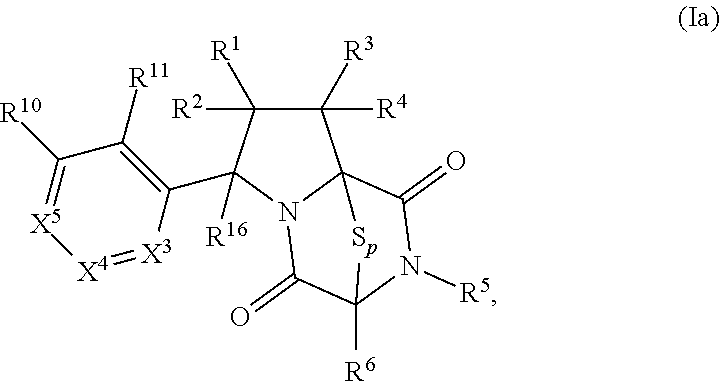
C1([R4])([R3])C([R2])([R1])C(C2=C([R11])C([R10])=[X5][X4]=[X3]2)([R16])N2C13C(=O)N([R5])C([R6])(C2=O)[Sp]3
